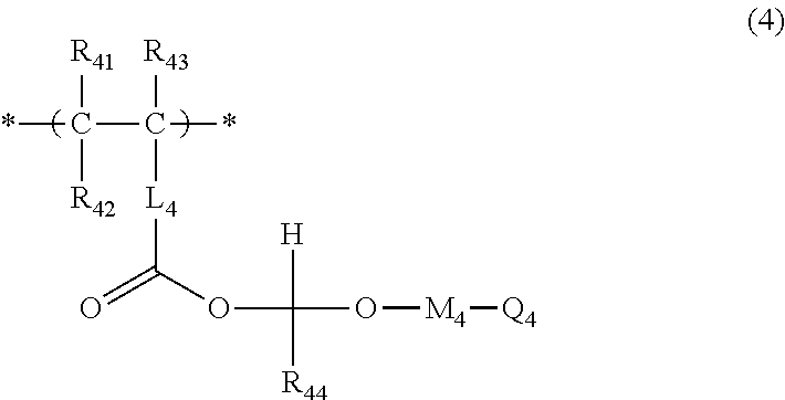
*C(C(*)([R43])[L4]C(=O)OC([R44])([H])O[M4][Q4])([R41])[R42]
